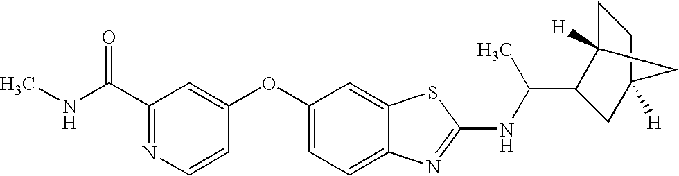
N1=C(C(=O)NC)C=C(OC2=CC=C3C(=C2)SC(NC(C)C2C4([H])CCC([H])(C2)C4)=N3)C=C1
